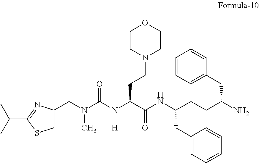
C1=C(CN(C(N(C(C(NC(CCC(N)CC2=CC=CC=C2)CC2=CC=CC=C2)=O)CCN2CCOCC2)[H])=O)C)N=C(C(C)C)S1
